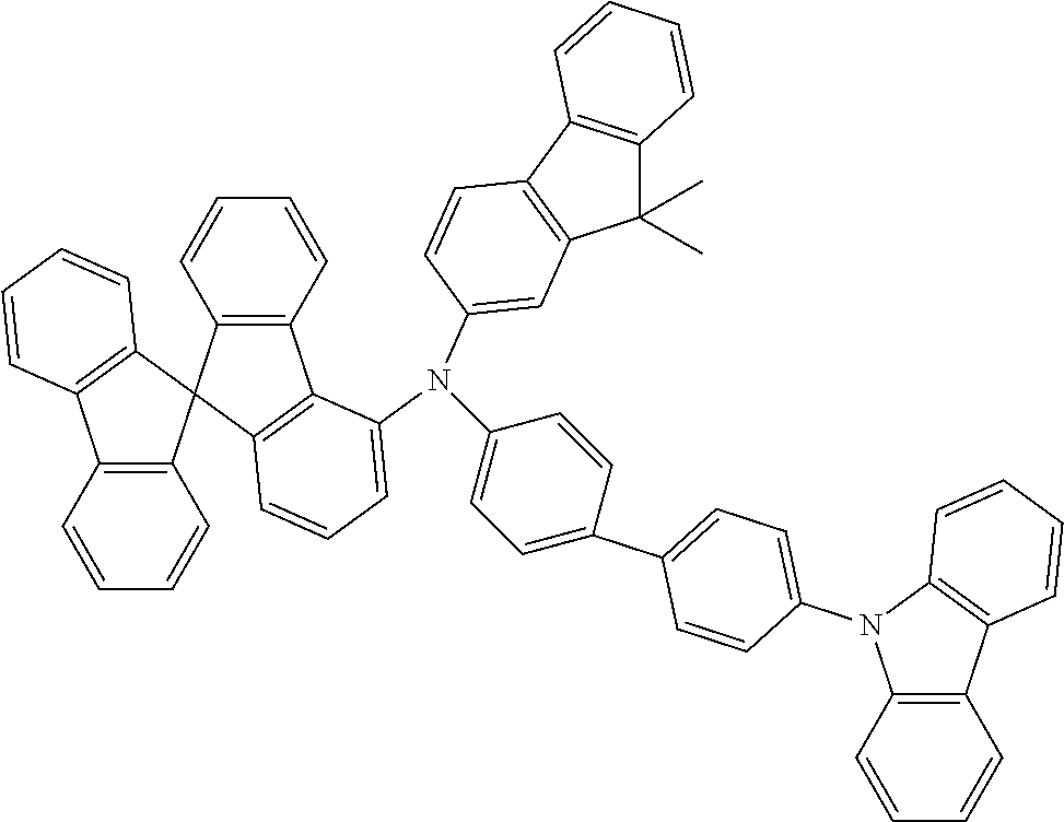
C12=C(C3(C4=C1C=CC=C4)C1=C(C4=C3C=CC=C4)C(N(C3=CC4=C(C5=C(C4(C)C)C=CC=C5)C=C3)C3=CC=C(C4=CC=C(N5C6=C(C7=C5C=CC=C7)C=CC=C6)C=C4)C=C3)=CC=C1)C=CC=C2
